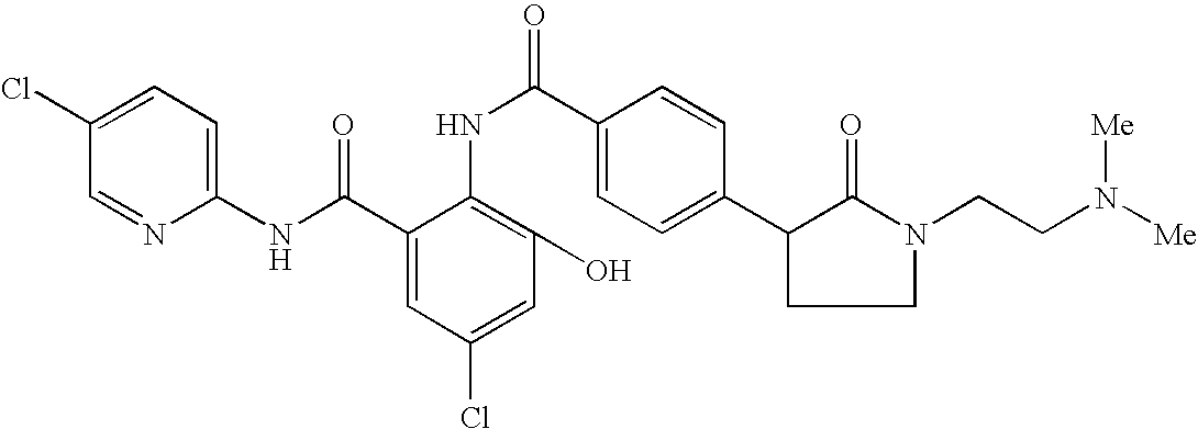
C1(Cl)=CC=C(NC(C2=CC(Cl)=CC(O)=C2NC(=O)C2=CC=C(C3CCN(CCN([Me])[Me])C3=O)C=C2)=O)N=C1
